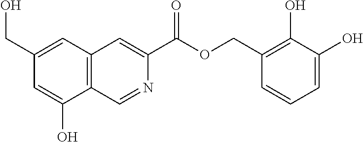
C12=C(C=NC(C(=O)OCC3=C(O)C(O)=CC=C3)=C1)C(O)=CC(CO)=C2
